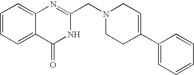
C1=CC=C2C(=C1)N=C(CN1CCC(C3=CC=CC=C3)=CC1)NC2=O
